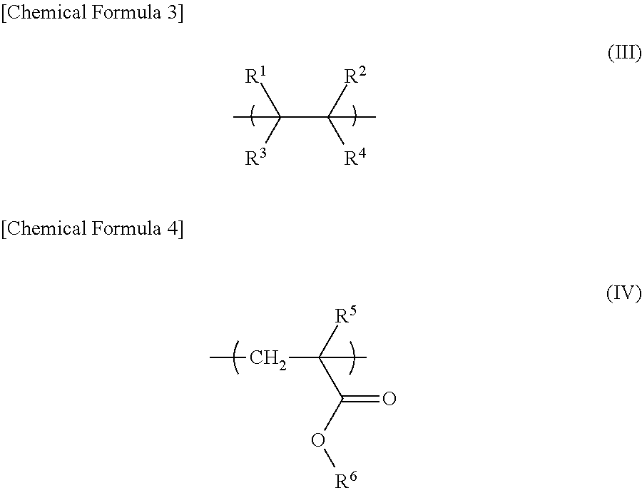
CC([R1])([R3])C([R2])([R4])C.CCC([R5])(C)C(=O)O[R6]
